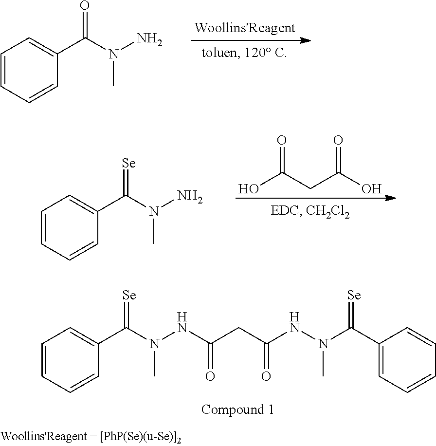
C1=CC=CC(C(N(NC(CC(NN(C(C2=CC=CC=C2)=[Se])C)=O)=O)C)=[Se])=C1.C1=CC=CC(C(N(N)C)=O)=C1.O=C(CC(O)=O)O.C1=CC=CC(C(N(N)C)=[Se])=C1
